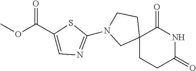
C12(CCC(=O)NC1=O)CCN(C1=NC=C(C(OC)=O)S1)C2
